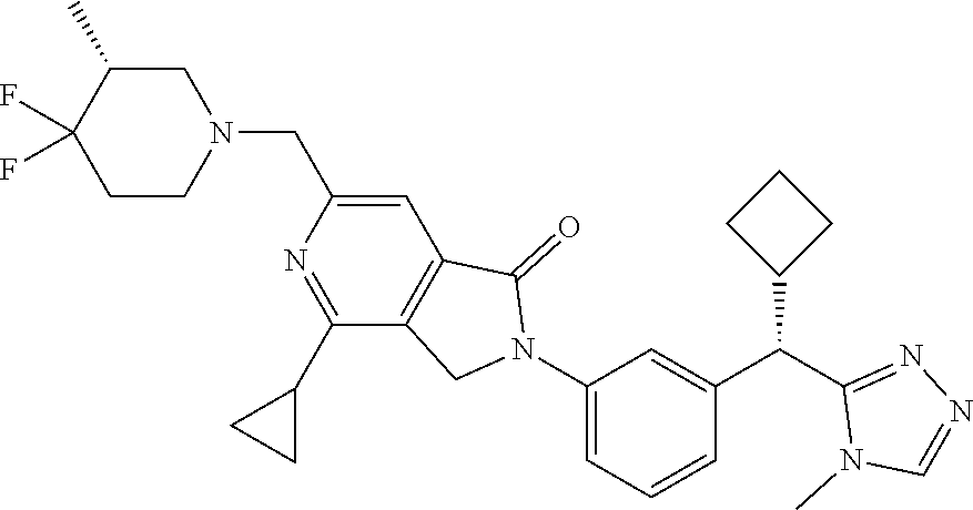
C1(N2C(=O)C3=C(C2)C(C2CC2)=NC(CN2CC(C)C(F)(F)CC2)=C3)=CC=CC(C(C2=NN=CN2C)C2CCC2)=C1
